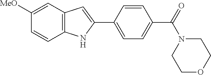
C12=C(C=C([MeO])C=C1)C=C(C1=CC=C(C(N3CCOCC3)=O)C=C1)N2
